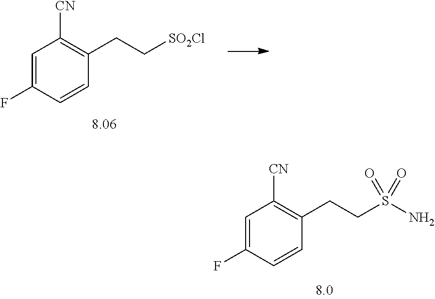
C1=C(F)C=CC(CC[SO2Cl])=C1[CN].C1=C(F)C=CC(CCS(N)(=O)=O)=C1[CN]
